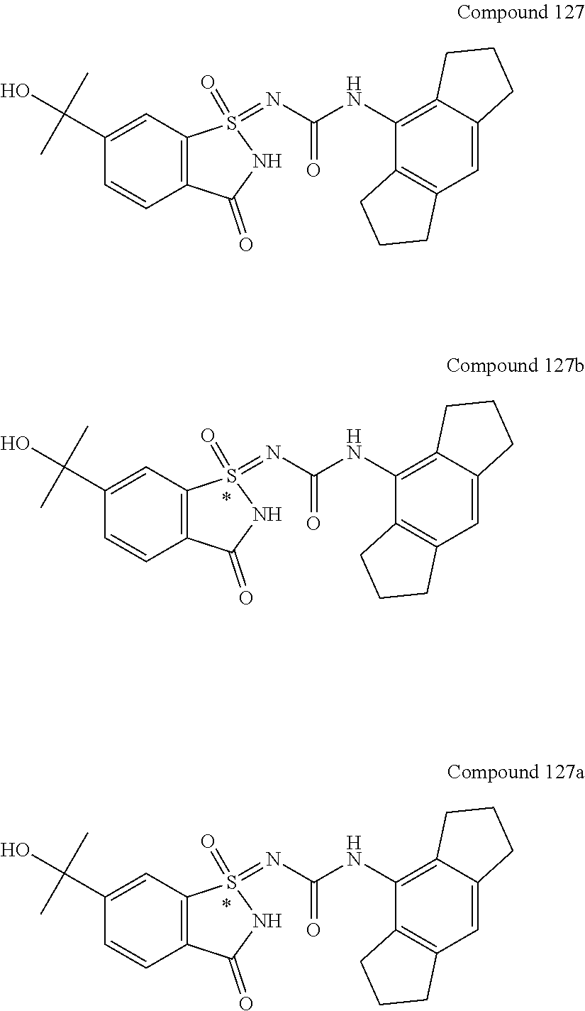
C1(C(O)(C)C)=CC2=C(C=C1)C(=O)NS2(=NC(NC1=C2C(=CC3=C1CCC3)CCC2)=O)=O.C1(C(O)(C)C)=CC2=C(C=C1)C(=O)NS2(=NC(NC1=C2C(=CC3=C1CCC3)CCC2)=O)=O.C1(C(O)(C)C)=CC2=C(C=C1)C(=O)NS2(=NC(NC1=C2C(=CC3=C1CCC3)CCC2)=O)=O
